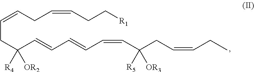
C(=CCC[R1])CC=CCC(C=CC=CC=CC(CC=CCC)([R5])[OR3])([R4])[OR2]
